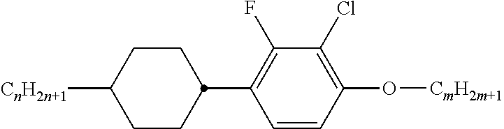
C1=CC(O[CmH2m+1])=C(Cl)C(F)=C1C1CCC([CnH2n+1])CC1
